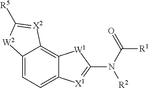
C12=CC=C3C(=C1[X2]=C([R5])[W2]2)[W1]C(N(C([R1])=O)[R2])=[X1]3
